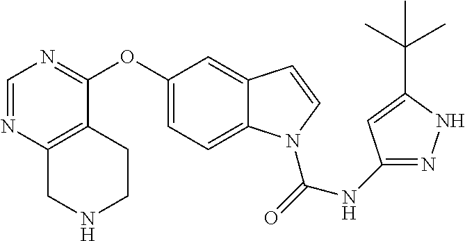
O(C1=CC=C2C(=C1)C=CN2C(=O)NC1=NNC(C(C)(C)C)=C1)C1=NC=NC2=C1CCNC2
